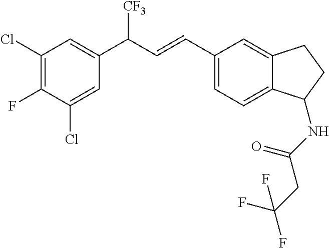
C12=CC=C(C=CC(C3=CC(Cl)=C(F)C(Cl)=C3)[CF3])C=C1CCC2NC(CC(F)(F)F)=O
